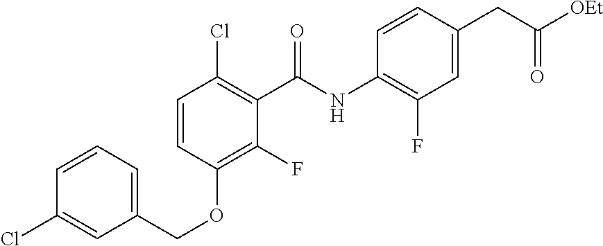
C1=CC=C(COC2=C(F)C(C(NC3=C(F)C=C(CC([OEt])=O)C=C3)=O)=C(Cl)C=C2)C=C1Cl
